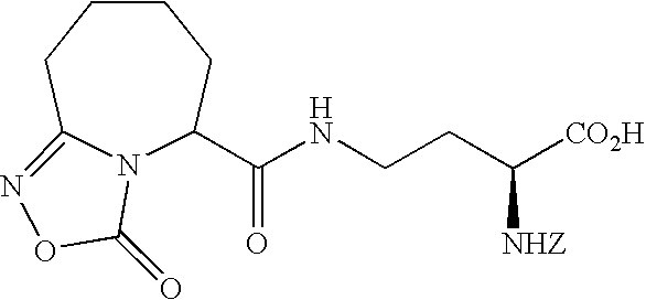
C1CCC2=NOC(=O)N2C(C(NCCC([CO2H])[NHZ])=O)C1
